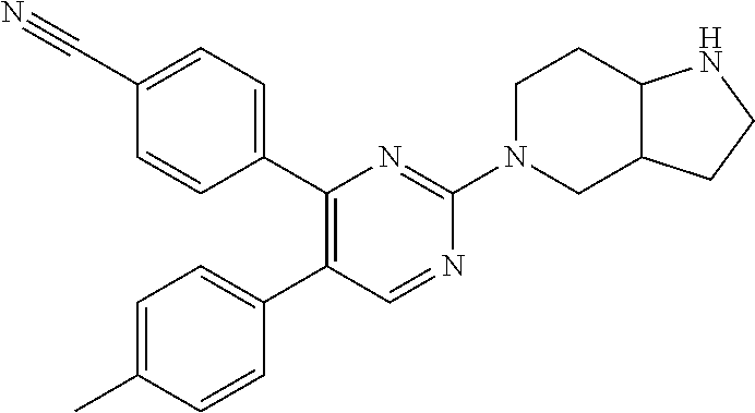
C1(C#N)=CC=C(C2=C(C3=CC=C(C)C=C3)C=NC(N3CC4C(CC3)NCC4)=N2)C=C1
